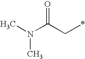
N(C(C*)=O)(C)C
